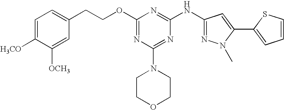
C1=C([H3CO])C([OCH3])=CC(CCOC2=NC(N3CCOCC3)=NC(NC3=NN(C)C(C4=CC=CS4)=C3)=N2)=C1
